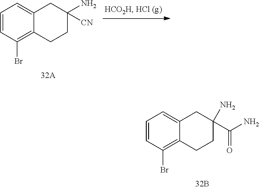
C1=CC(Br)=C2C(=C1)CC(N)(C(N)=O)CC2.C1=CC(Br)=C2C(=C1)CC(N)([CN])CC2
